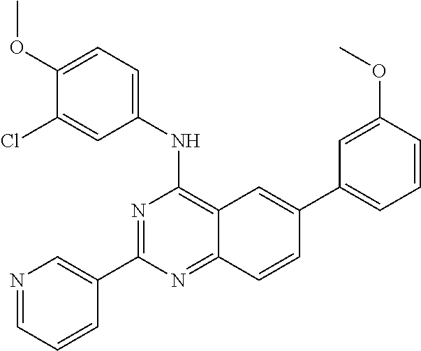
N1=CC=CC(C2=NC(NC3=CC=C(OC)C(Cl)=C3)=C3C(=N2)C=CC(C2=CC=CC(OC)=C2)=C3)=C1
